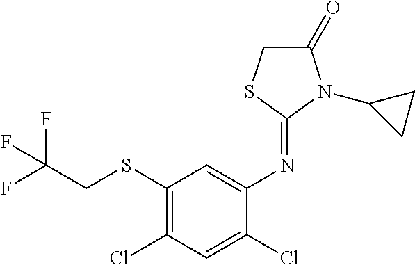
N(C1=CC(SCC(F)(F)F)=C(Cl)C=C1Cl)=C1N(C2CC2)C(=O)CS1
